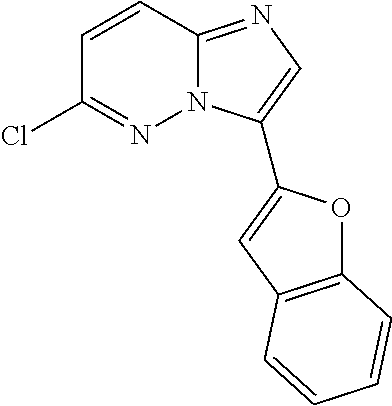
C1(Cl)=NN2C(=NC=C2C2=CC3=C(O2)C=CC=C3)C=C1
